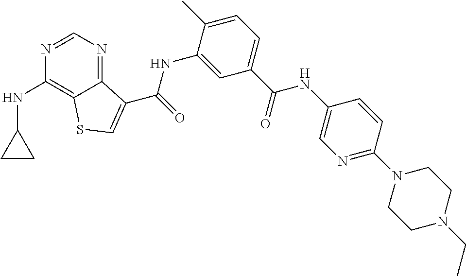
C1=NC(NC2CC2)=C2C(=N1)C(C(NC1=CC(C(NC3=CN=C(N4CCN(CC)CC4)C=C3)=O)=CC=C1C)=O)=CS2
